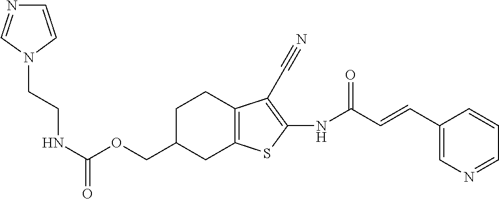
N(C(OCC1CC2=C(CC1)C(C#N)=C(NC(C=CC1=CN=CC=C1)=O)S2)=O)CCN1C=CN=C1
